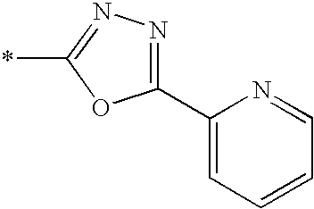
C1(C2=CC=CC=N2)=NN=C(*)O1
